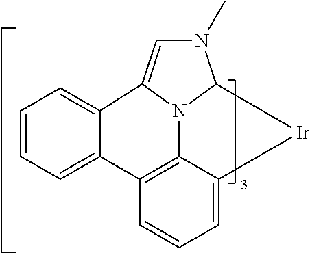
C1=CC=C2C(=C1)C1=CN(C)C3N1C1=C2C=CC=C1[Ir]3
